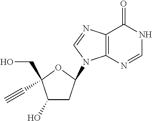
C12=C(N=CNC1=O)N(C1CC(O)C(CO)(C#C)O1)C=N2
